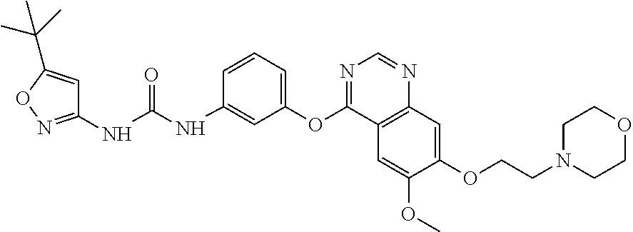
C1(NC(NC2=CC(OC3=NC=NC4=C3C=C(OC)C(OCCN3CCOCC3)=C4)=CC=C2)=O)=NOC(C(C)(C)C)=C1
